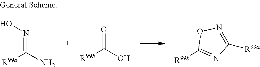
C([R99a])(N)=NO.C1([R99b])=NC([R99a])=NO1.O=C(O)[R99b]
